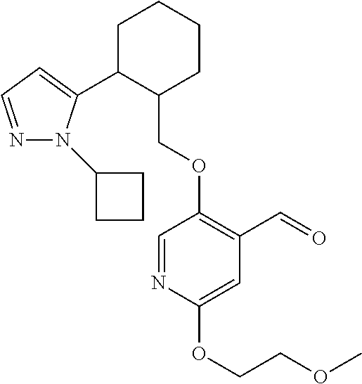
C1C(C2=CC=NN2C2CCC2)C(COC2=C(C=O)C=C(OCCOC)N=C2)CCC1
